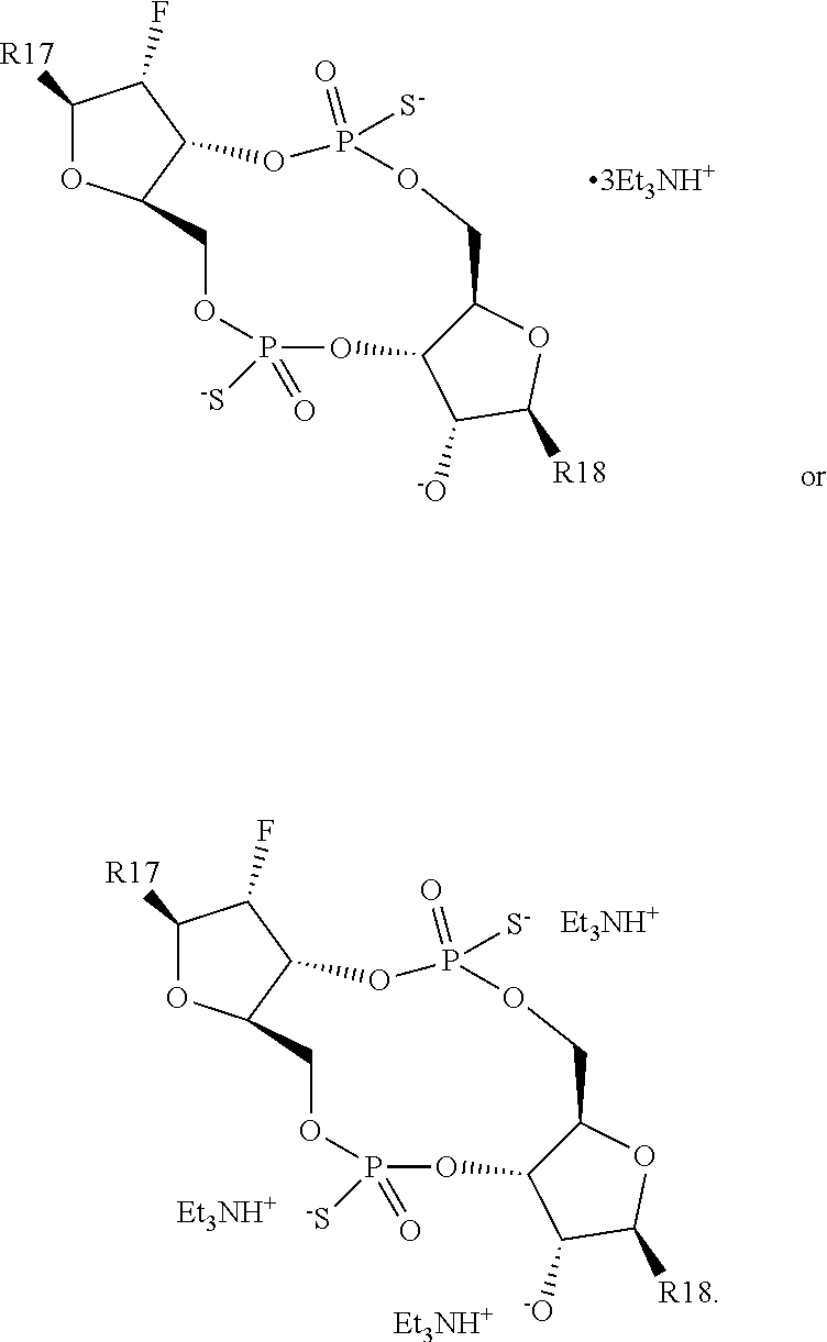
C1([R17])OC2C(C1F)OP([S-])(=O)OCC1C(C([-O])C([R18])O1)OP(=O)([-S])OC2.C1([R17])OC2C(C1F)OP([S-])(=O)OCC1C(C([-O])C([R18])O1)OP(=O)([-S])OC2.[Et3NH+].[Et3NH+].[Et3NH+]
